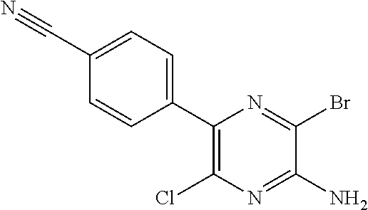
C1(C#N)=CC=C(C2=C(Cl)N=C(N)C(Br)=N2)C=C1
